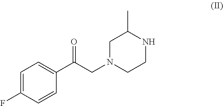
C1=C(C(CN2CCNC(C)C2)=O)C=CC(F)=C1
